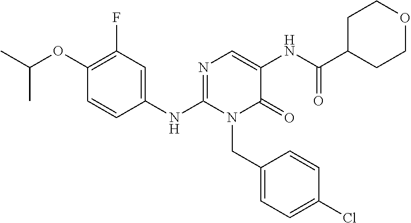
C1(OC(C)C)=C(F)C=C(NC2=NC=C(NC(C3CCOCC3)=O)C(=O)N2CC2=CC=C(Cl)C=C2)C=C1
